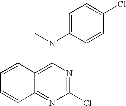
C12=C(N(C)C3=CC=C(Cl)C=C3)N=C(Cl)N=C1C=CC=C2
